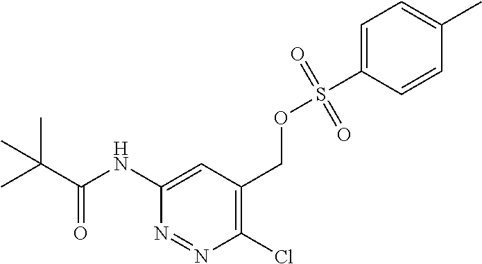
C1(NC(=O)C(C)(C)C)=CC(COS(C2=CC=C(C)C=C2)(=O)=O)=C(Cl)N=N1
